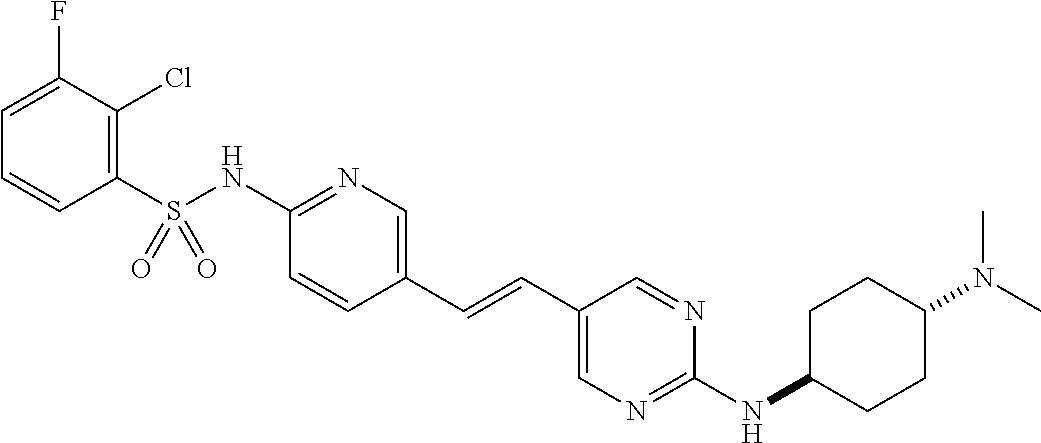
C1(S(NC2=NC=C(C=CC3=CN=C(NC4CCC(N(C)C)CC4)N=C3)C=C2)(=O)=O)=C(Cl)C(F)=CC=C1
